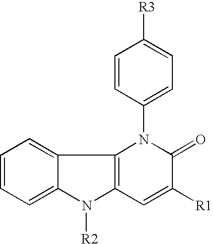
C1=CC=C2C(=C1)C1=C(N2[R2])C=C([R1])C(=O)N1C1=CC=C([R3])C=C1
